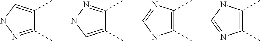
C1(C)=NNC=C1C.C1(C)=CNN=C1C.C1(C)=C(C)N=CN1.C1(C)=C(C)NC=N1
